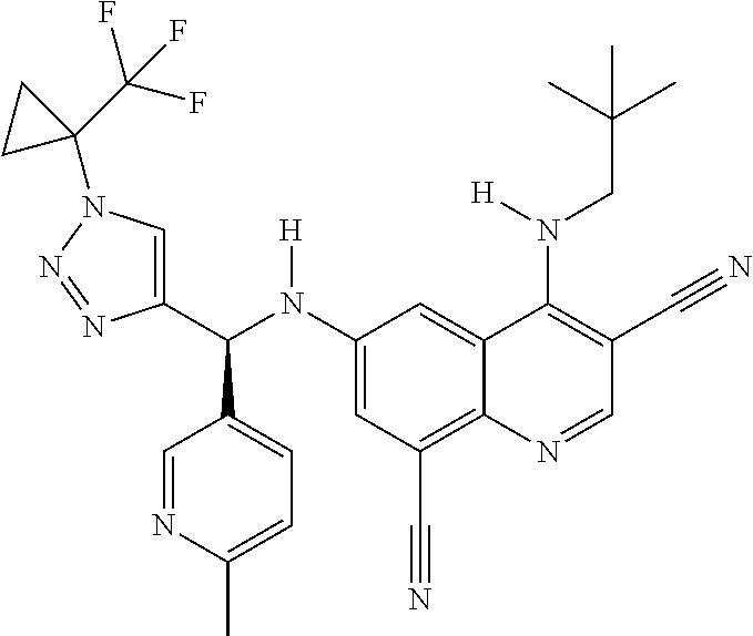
C1(N(C(C2=CN(C3(C(F)(F)F)CC3)N=N2)C2=CC=C(C)N=C2)[H])=CC(C#N)=C2C(=C1)C(N(CC(C)(C)C)[H])=C(C#N)C=N2
